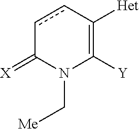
c1cC([Het])=C([Y])N(C[Me])C1=[X]
